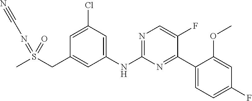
C1(Cl)=CC(CS(C)(=NC#N)=O)=CC(NC2=NC=C(F)C(C3=CC=C(F)C=C3OC)=N2)=C1
